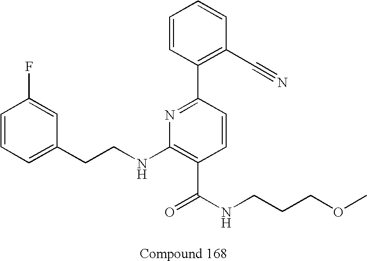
C1=CC=C(CCNC2=C(C(NCCCOC)=O)C=CC(C3=C(C#N)C=CC=C3)=N2)C=C1F
